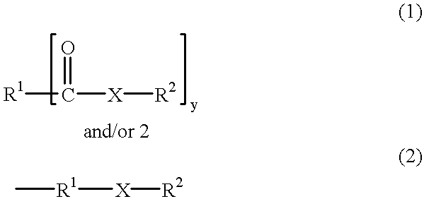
[R1]C([X][R2])=O.C[R1][X][R2]
